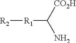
[R2][R1]C(N)[CO2H]
